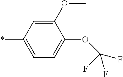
C1(OC)=CC(*)=CC=C1OC(F)(F)F
